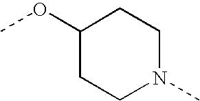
C1(OC)CCN(C)CC1
